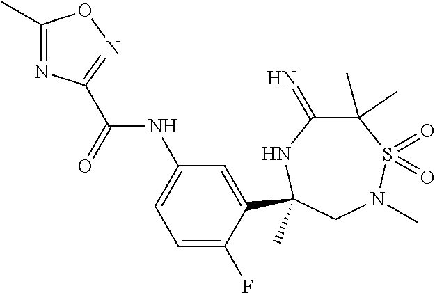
C(=O)(NC1=CC=C(F)C(C2(C)NC(=N)C(C)(C)S(=O)(=O)N(C)C2)=C1)C1=NOC(C)=N1
